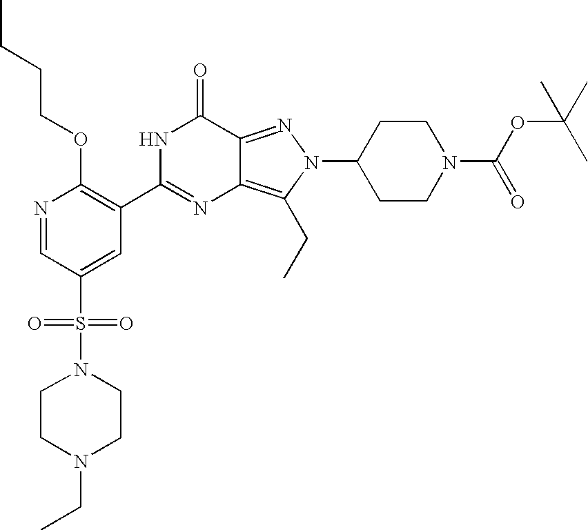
N1=CC(S(N2CCN(CC)CC2)(=O)=O)=CC(C2=NC3=C(CC)N(C4CCN(C(=O)OC(C)(C)C)CC4)N=C3C(=O)N2)=C1OCCCC
